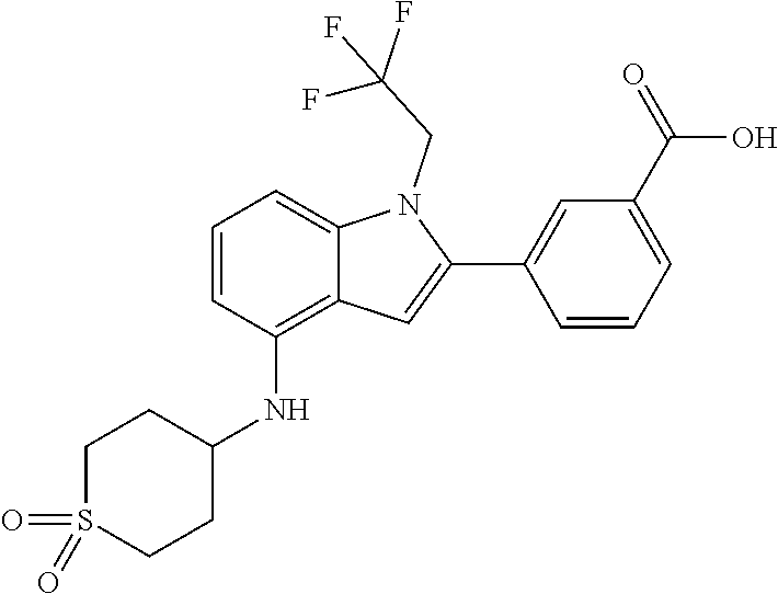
O=S1(=O)CCC(NC2=C3C(=CC=C2)N(CC(F)(F)F)C(C2=CC(C(=O)O)=CC=C2)=C3)CC1
